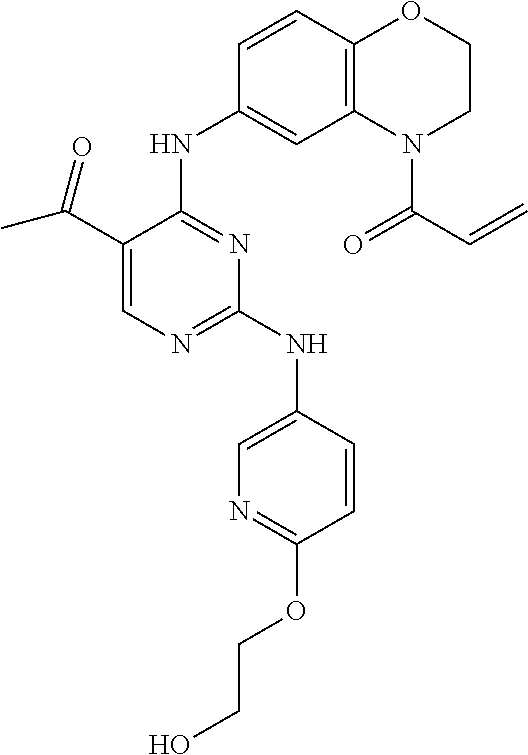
C1(C(=O)C)=CN=C(NC2=CN=C(OCCO)C=C2)N=C1NC1=CC2=C(C=C1)OCCN2C(=O)C=C
